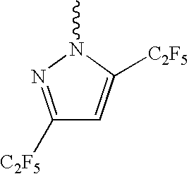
C1([C2F5])=NN(C)C([C2F5])=C1
